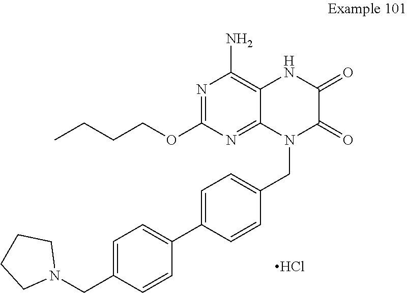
N1=C(OCCCC)N=C2C(=C1N)NC(=O)C(=O)N2CC1=CC=C(C2=CC=C(CN3CCCC3)C=C2)C=C1.Cl
